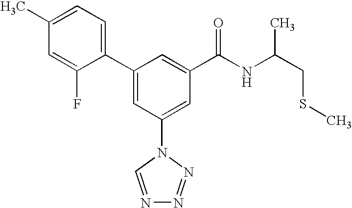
C1(C2=CC(N3C=NN=N3)=CC(C(NC(CSC)C)=O)=C2)=CC=C(C)C=C1F
